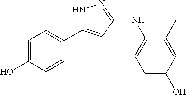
C1=C(O)C=CC(C2=CC(NC3=CC=C(O)C=C3C)=NN2)=C1
